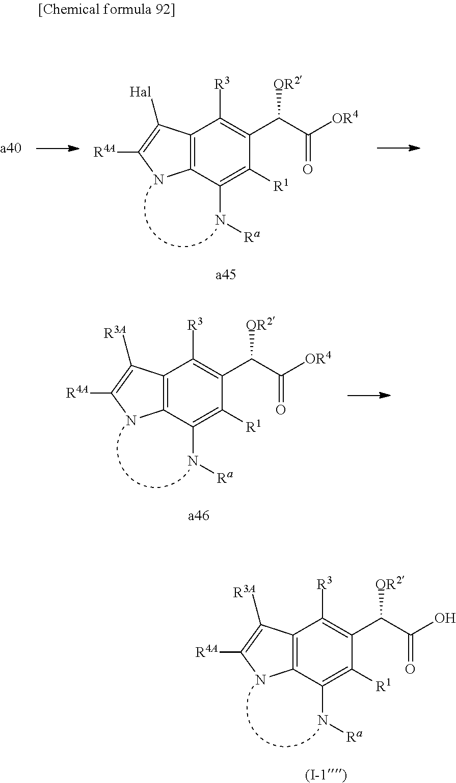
C12=C(C(N[Ra])=C([R1])C(C(C([OR4])=O)[OR2])=C1[R3])NC([R4A])=C2[Hal].C12=C(C(N[Ra])=C([R1])C(C(C([OR4])=O)[OR2])=C1[R3])NC([R4A])=C2[R3A].C12=C(C(N[Ra])=C([R1])C(C(C(O)=O)[OR2])=C1[R3])NC([R4A])=C2[R3A]
